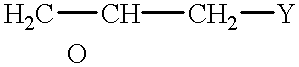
CCC[Y]
